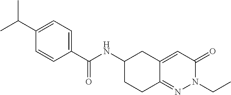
C1(C(C)C)=CC=C(C(NC2CCC3=NN(CC)C(=O)C=C3C2)=O)C=C1
